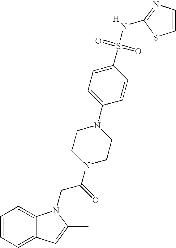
C1=CC=C2C(=C1)N(CC(N1CCN(C3=CC=C(S(=O)(=O)NC4=NC=CS4)C=C3)CC1)=O)C(C)=C2.[H]
